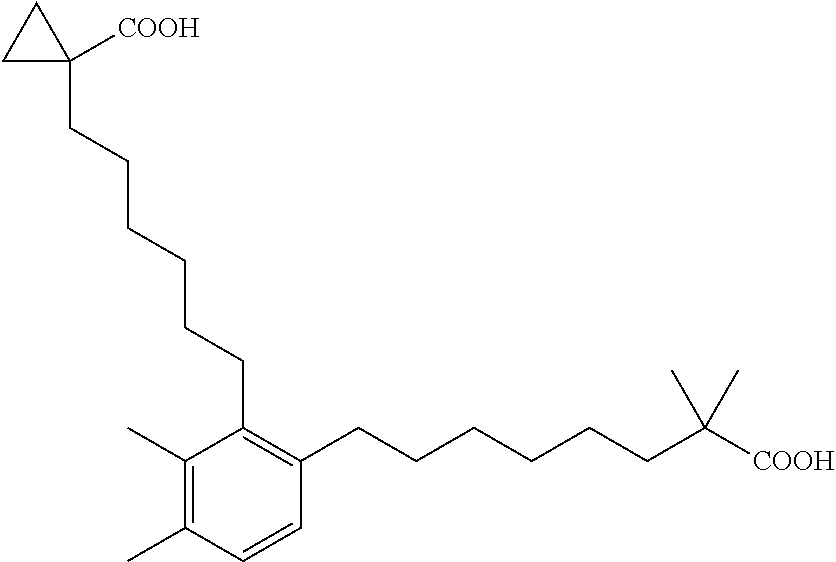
C1(C)=C(C)C=CC(CCCCCCC([COOH])(C)C)=C1CCCCCCC1([COOH])CC1
